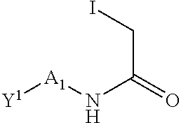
[A1]([Y1])NC(CI)=O
